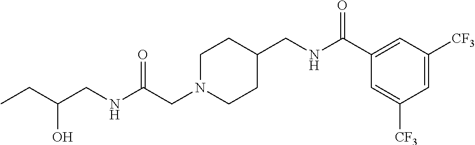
N(C(CN1CCC(CNC(C2=CC([CF3])=CC([CF3])=C2)=O)CC1)=O)CC(CC)O
